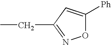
O1C([Ph])=CC(CC)=N1
